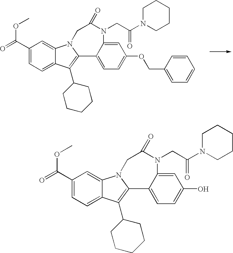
O=C(C1=CC=C2C(=C1)N1C(=C2C2CCCCC2)C2=CC=C(OCC3=CC=CC=C3)C=C2N(CC(N2CCCCC2)=O)C(=O)C1)OC.O=C(C1=CC=C2C(=C1)N1C(=C2C2CCCCC2)C2=CC=C(O)C=C2N(CC(N2CCCCC2)=O)C(=O)C1)OC
